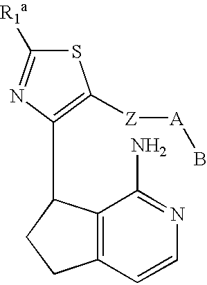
S1C([R1a])=NC(C2C3=C(CC2)C=CN=C3N)=C1[Z][A]B
